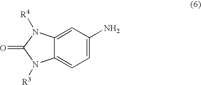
C12=CC(N)=CC=C1N([R3])C(=O)N2[R4]
